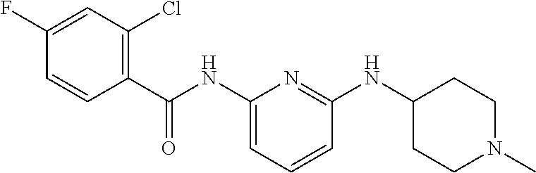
C1(NC(C2=C(Cl)C=C(F)C=C2)=O)=CC=CC(NC2CCN(C)CC2)=N1
